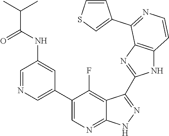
C1=NC=C(C2=CN=C3C(=C2F)C(C2=NC4=C(N2)C=CN=C4C2=CSC=C2)=N[N H]3)C=C1NC(C(C)C)=O
